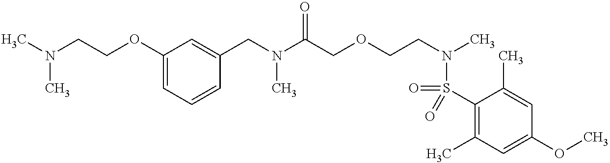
C1(OCCN(C)C)=CC=CC(CN(C(COCCN(C)S(=O)(C2=C(C)C=C(OC)C=C2C)=O)=O)C)=C1
